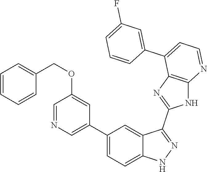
C1(C2=CC=C3C(=C2)C(C2=NC4=C(N2)N=CC=C4C2=CC(F)=CC=C2)=NN3)=CN=CC(OCC2=CC=CC=C2)=C1
